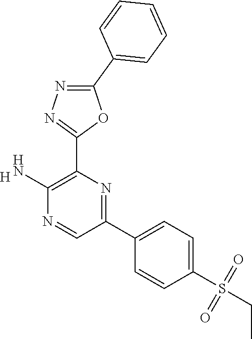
[H].C1(N)=C(C2=NN=C(C3=CC=CC=C3)O2)N=C(C2=CC=C(S(=O)(=O)CC)C=C2)C=N1
